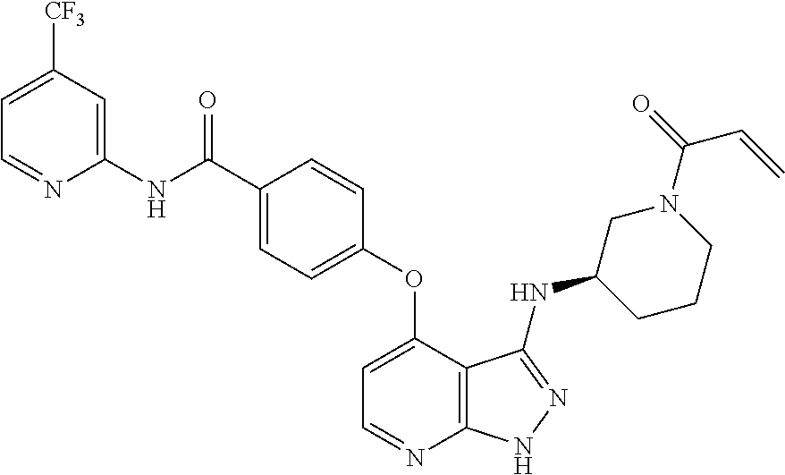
C1(NC(=O)C2=CC=C(OC3=CC=NC4=C3C(NC3CCCN(C(=O)C=C)C3)=NN4)C=C2)=CC([CF3])=CC=N1
